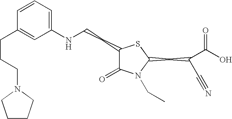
C1(NCCC2C(=O)N(CC)C(CC(C#N)C(O)=O)S2)=CC=CC(CCCN2CCCC2)=C1
